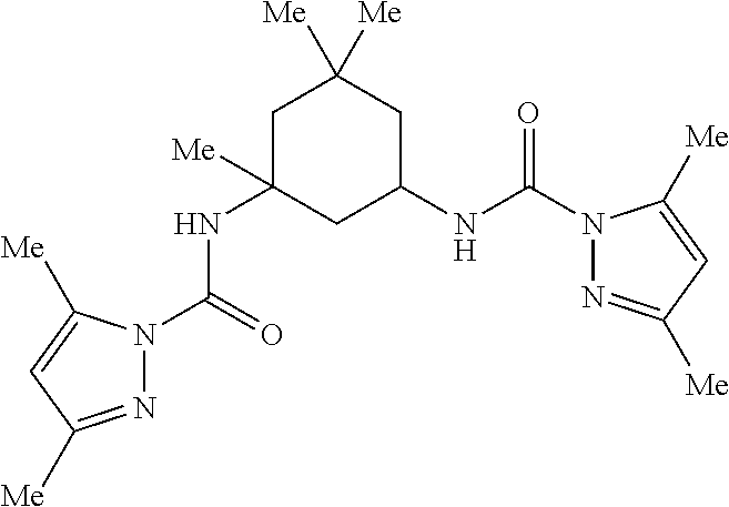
N1=C([Me])C=C([Me])N1C(=O)NC1([Me])CC(NC(N2N=C([Me])C=C2[Me])=O)CC([Me])([Me])C1
